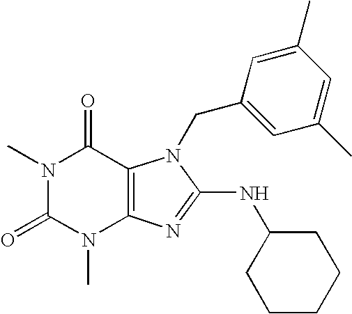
N1(C)C(=O)N(C)C2=C(C1=O)N(CC1=CC(C)=CC(C)=C1)C(NC1CCCCC1)=N2
